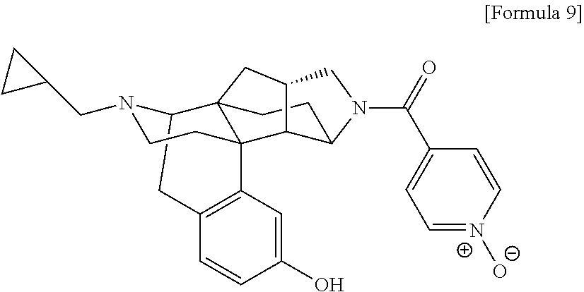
C12CC3=C(C4(CCN1CC1CC1)C21CCC2C4C(C1)CN2C(C1=CC=[N+]([O-])C=C1)=O)C=C(O)C=C3
